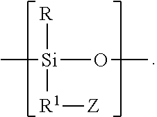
C[Si](OC)([R1][Z])[R]
